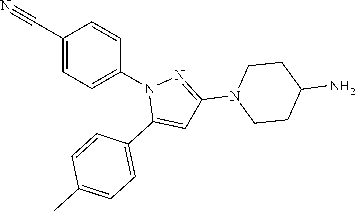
C1(C#N)=CC=C(N2C(C3=CC=C(C)C=C3)=CC(N3CCC(N)CC3)=N2)C=C1
